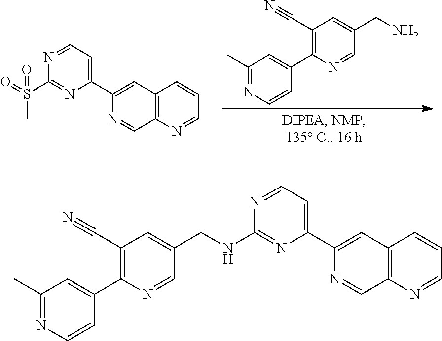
N1=CC=C(C2=CC3=C(N=CC=C3)C=N2)N=C1S(C)(=O)=O.C1(C)=NC=CC(C2=C(C#N)C=C(CN)C=N2)=C1.C1(C)=NC=CC(C2=C(C#N)C=C(CNC3=NC(C4=CC5=C(C=N4)N=CC=C5)=CC=N3)C=N2)=C1
